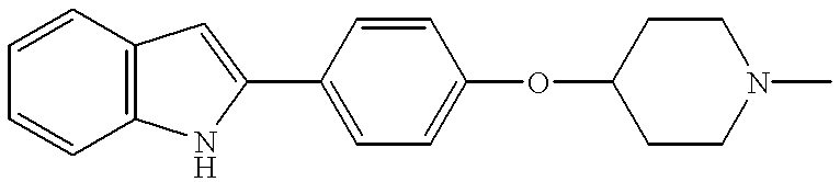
C1=CC2=C(C=C1)NC(C1=CC=C(OC3CCN(C)CC3)C=C1)=C2
